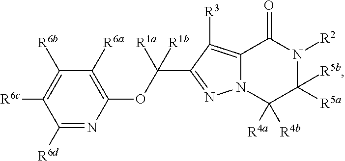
C12=C([R3])C(C(OC3=C([R6a])C([R6b])=C([R6c])C([R6d])=N3)([R1a])[R1b])=NN1C([R4a])([R4b])C([R5b])([R5a])N([R2])C2=O
